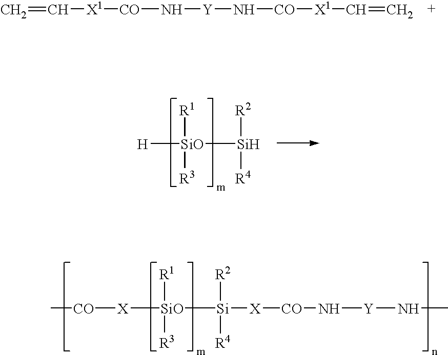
[SiO]([Si]([X][CO]N[Y]NC)([R2])[R4])([X][CO]C)([R1])[R3].[CO](N[Y]N[CO][X1]C=C)[X1]C=C.[SiO]([Si]([R2])[R4])([H])([R1])[R3]
